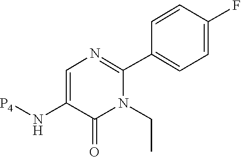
[P4]NC1=CN=C(C2=CC=C(F)C=C2)N(CC)C1=O
